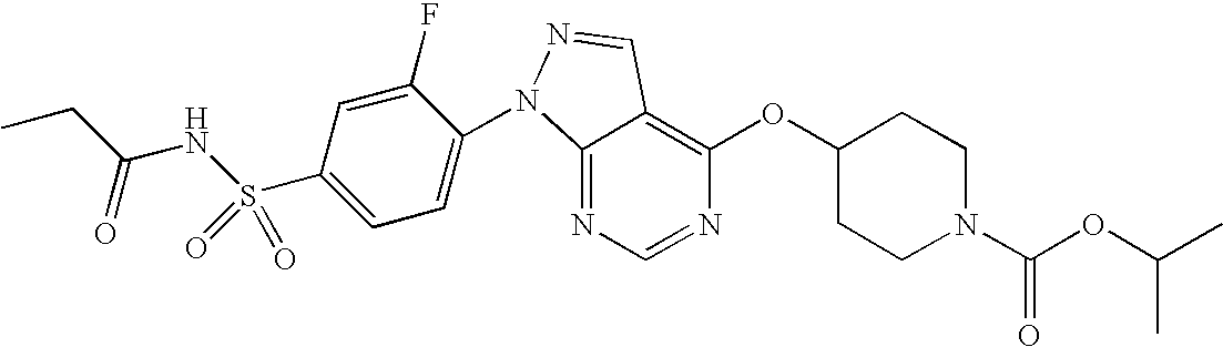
C12=NC=NC(OC3CCN(C(OC(C)C)=O)CC3)=C1C=NN2C1=CC=C(S(NC(CC)=O)(=O)=O)C=C1F
